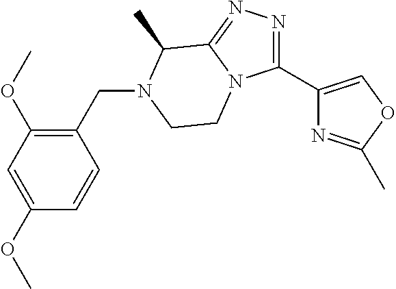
C1(CN2C(C)C3=NN=C(C4=COC(C)=N4)N3CC2)=C(OC)C=C(OC)C=C1
